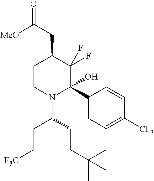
C1N(C(CCC(C)(C)C)CC[F3C])C(C2=CC=C([CF3])C=C2)(O)C(F)(F)C(CC(=O)[MeO])C1
